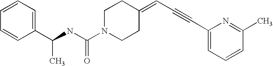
N(C(N1CCC(=CC#CC2=CC=CC(C)=N2)CC1)=O)C(C1=CC=CC=C1)C
